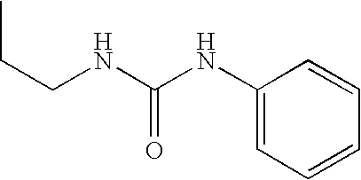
C1(NC(NCCC)=O)=CC=CC=C1
